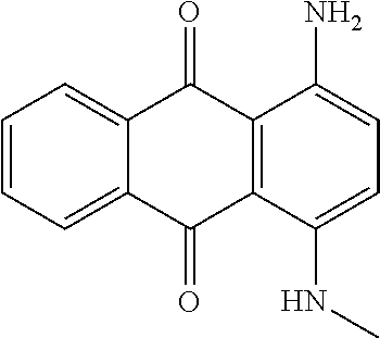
C1=CC=C2C(=C1)C(=O)C1=C(C2=O)C(NC)=CC=C1N
